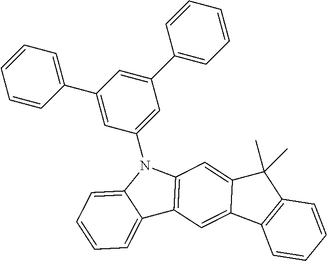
C1=CC=CC(C2=CC(N3C4=CC=CC=C4C4=C3C=C3C(=C4)C4=C(C3(C)C)C=CC=C4)=CC(C3=CC=CC=C3)=C2)=C1
